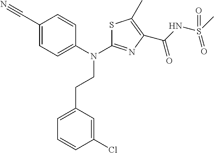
C1(CCN(C2=NC(C(NS(C)(=O)=O)=O)=C(C)S2)C2=CC=C(C#N)C=C2)=CC=CC(Cl)=C1
